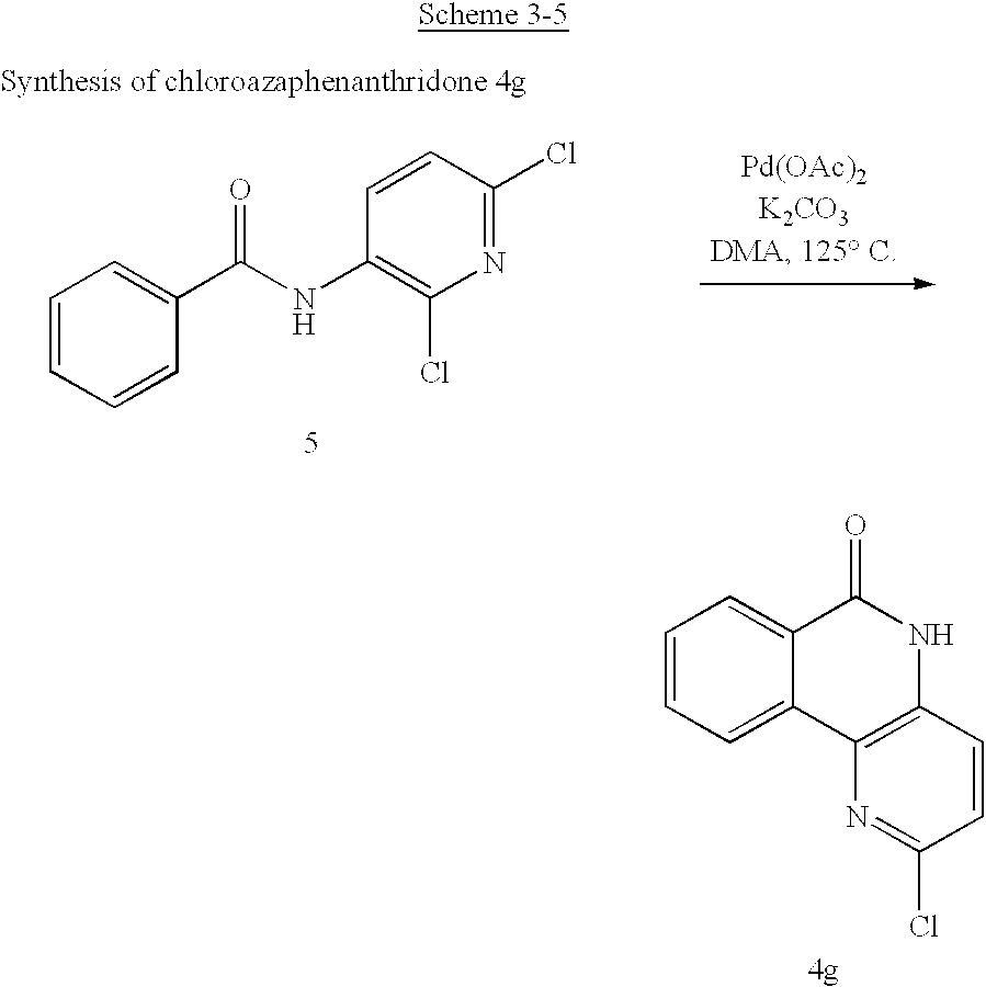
C1=CC=C2C(=C1)C(=O)NC1=C2N=C(Cl)C=C1.C1=CC=CC(C(NC2=C(Cl)N=C(Cl)C=C2)=O)=C1
